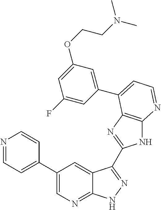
C1(C2=CC=NC=C2)=CN=C2C(=C1)C(C1=NC3=C(N1)N=CC=C3C1=CC(OCCN(C)C)=CC(F)=C1)=NN2
